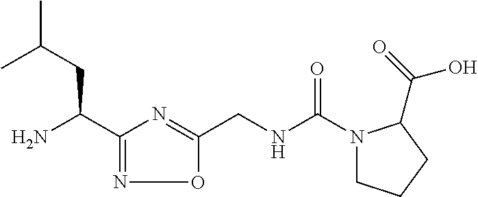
C(NC(N1CCCC1C(=O)O)=O)C1=NC(C(N)CC(C)C)=NO1
